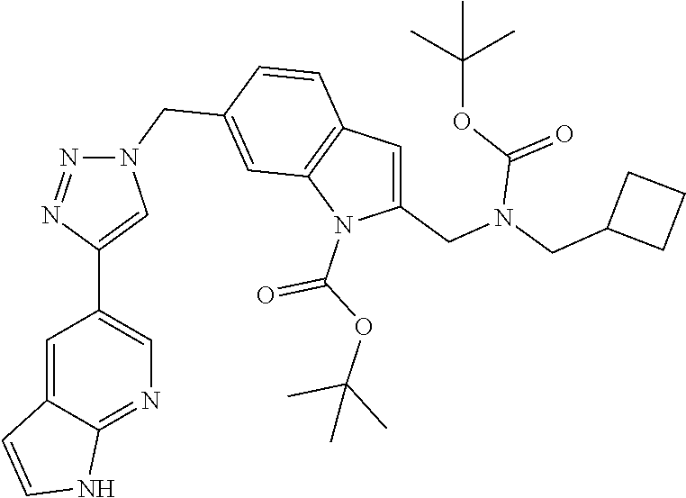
C1=C2C(=NC=C1C1=CN(CC3=CC4=C(C=C3)C=C(CN(CC3CCC3)C(OC(C)(C)C)=O)N4C(=O)OC(C)(C)C)N=N1)NC=C2
